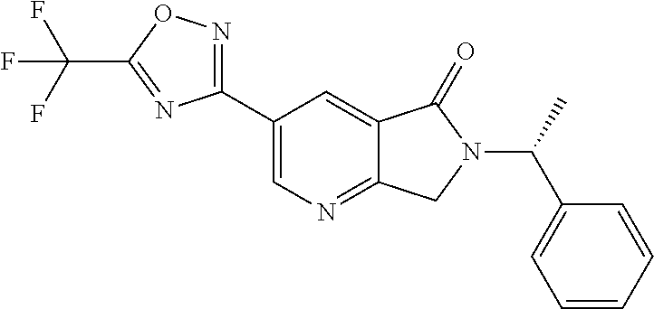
C(N1C(=O)C2=CC(C3=NOC(C(F)(F)F)=N3)=CN=C2C1)(C1=CC=CC=C1)C
